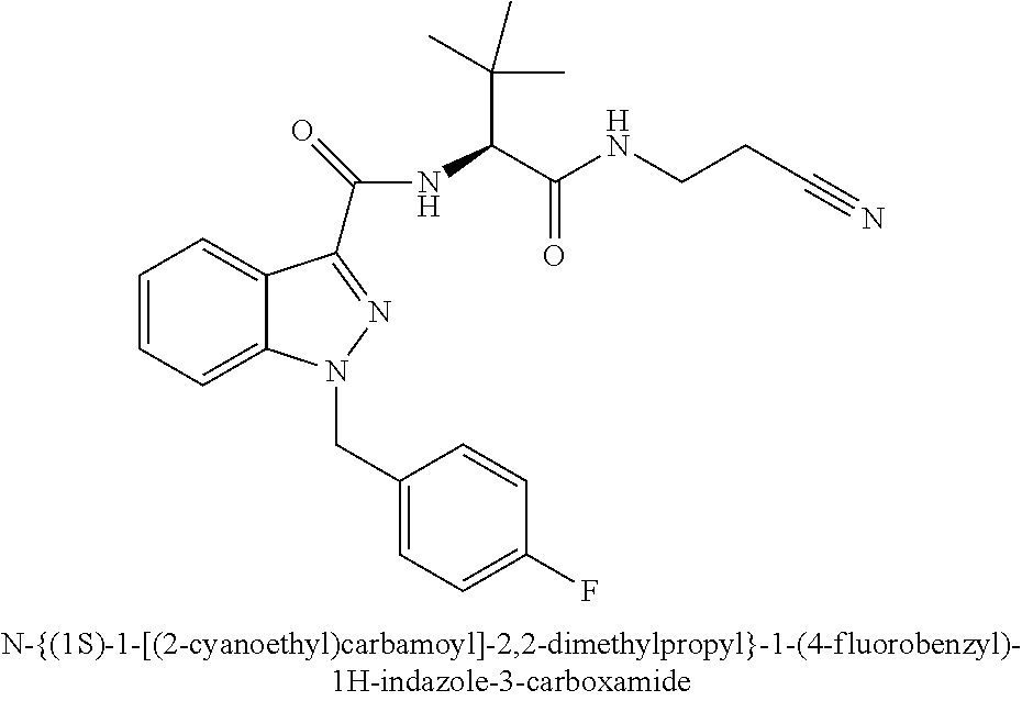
C1=CC=C2C(=C1)C(C(=O)NC(C(NCCC#N)=O)C(C)(C)C)=NN2CC1=CC=C(F)C=C1
